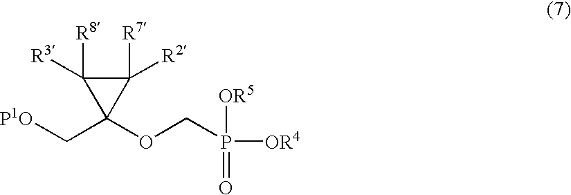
[P1O]CC1(OCP([OR4])(=O)[OR5])C([R7])([R2])C1([R8])[R3]
